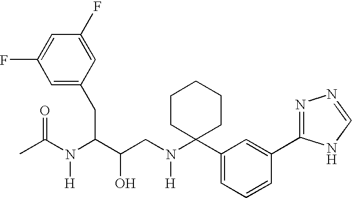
C1(F)=CC(F)=CC(CC(C(CN(C2(C3=CC=CC(C4=NN=CN4)=C3)CCCCC2)[H])O)N(C(C)=O)[H])=C1
